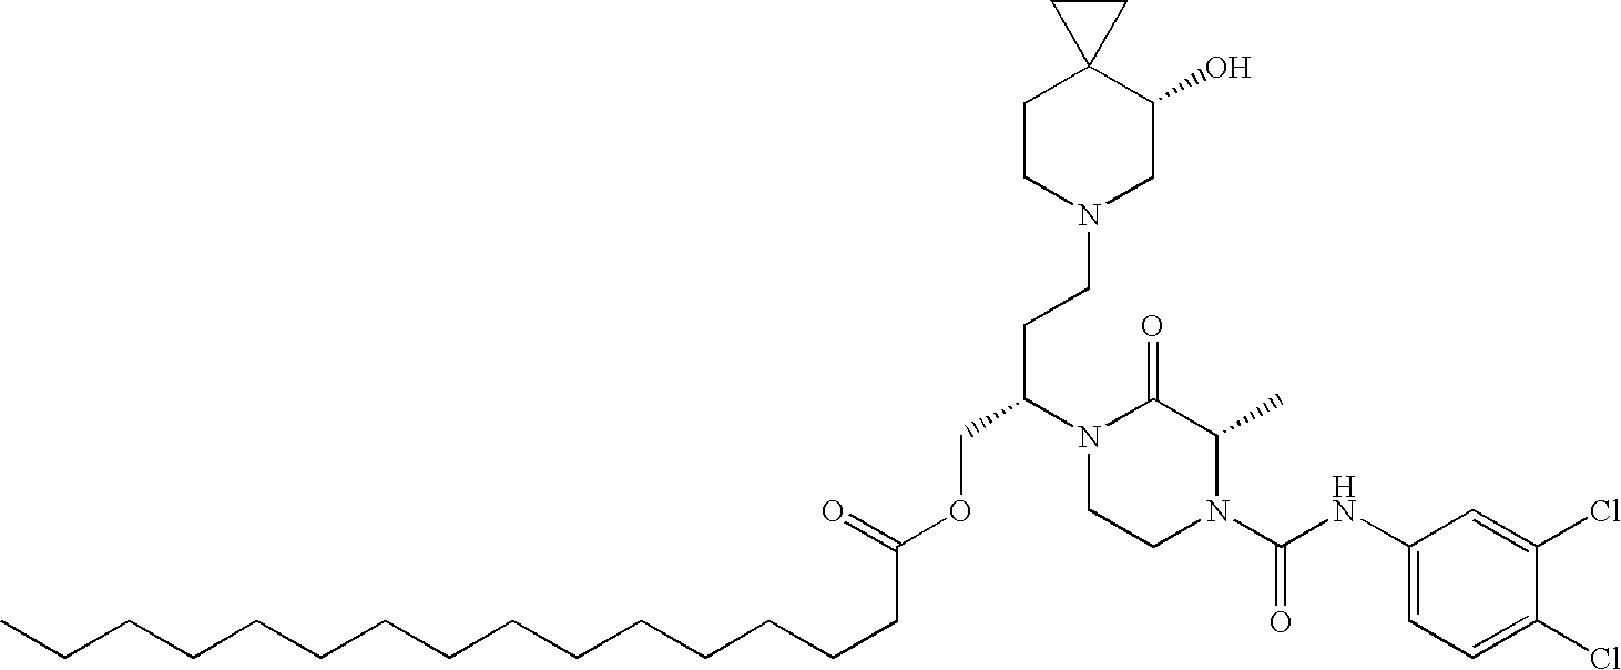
CCCCCCCCCCCCCCCC(OCC(CCN1CC(O)C2(CC1)CC2)N1CCN(C(NC2=CC=C(Cl)C(Cl)=C2)=O)C(C)C1=O)=O
